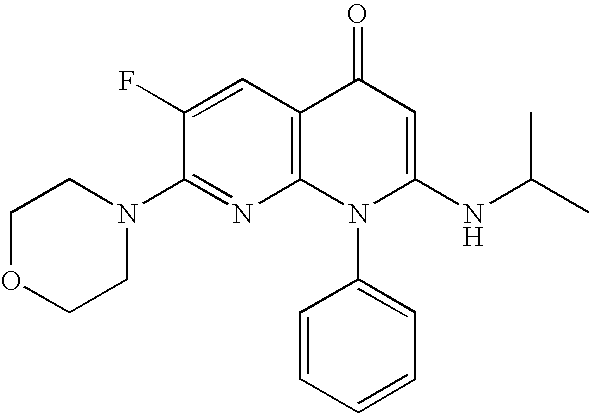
C1(N2CCOCC2)=NC2=C(C=C1F)C(=O)C=C(NC(C)C)N2C1=CC=CC=C1
